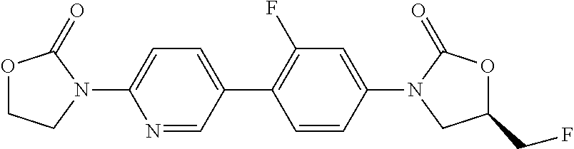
O1CCN(C2=CC=C(C3=C(F)C=C(N4CC(CF)OC4=O)C=C3)C=N2)C1=O
